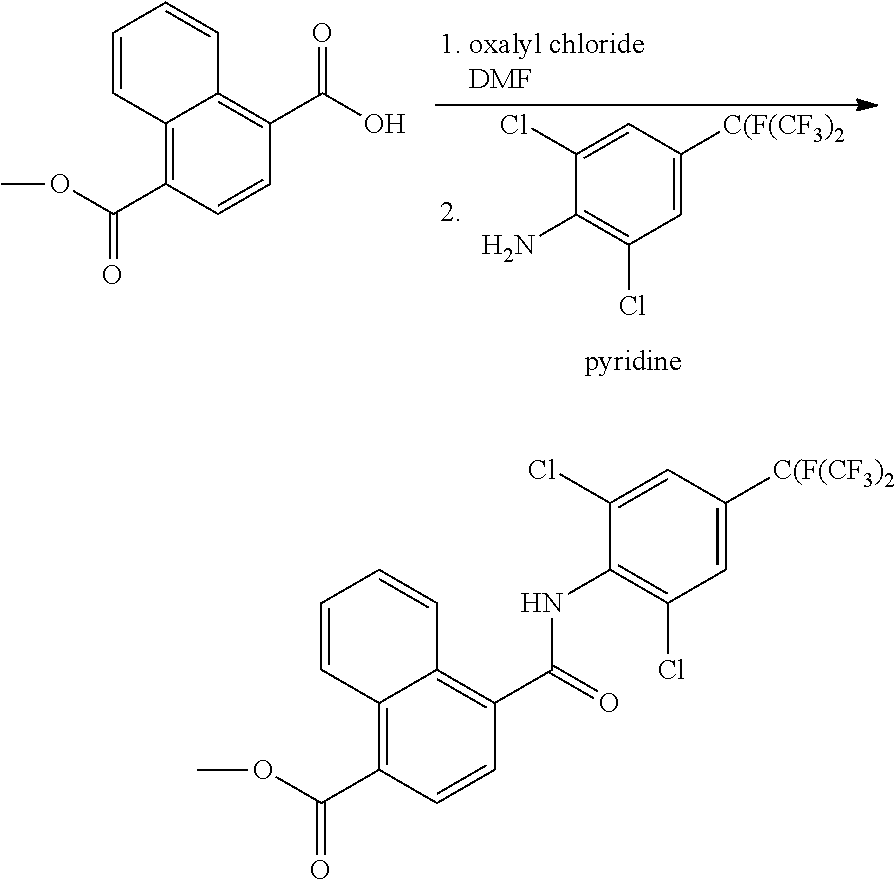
C1(N)=C(Cl)C=C([C(F(CF3)2])C=C1Cl.C1=CC2=C(C(OC)=O)C=CC(C(O)=O)=C2C=C1.C1=CC2=C(C(OC)=O)C=CC(C(=O)NC3=C(Cl)C=C([C(F(CF3)2])C=C3Cl)=C2C=C1
